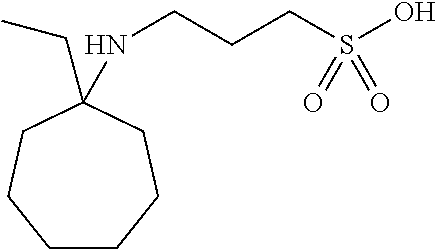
C1CCCC(CC)(NCCCS(O)(=O)=O)CC1
